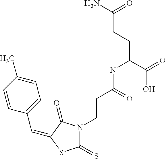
C(C1=CC=C(C)C=C1)=C1C(=O)N(CCC(NC(CCC(N)=O)C(=O)O)=O)C(=S)S1
